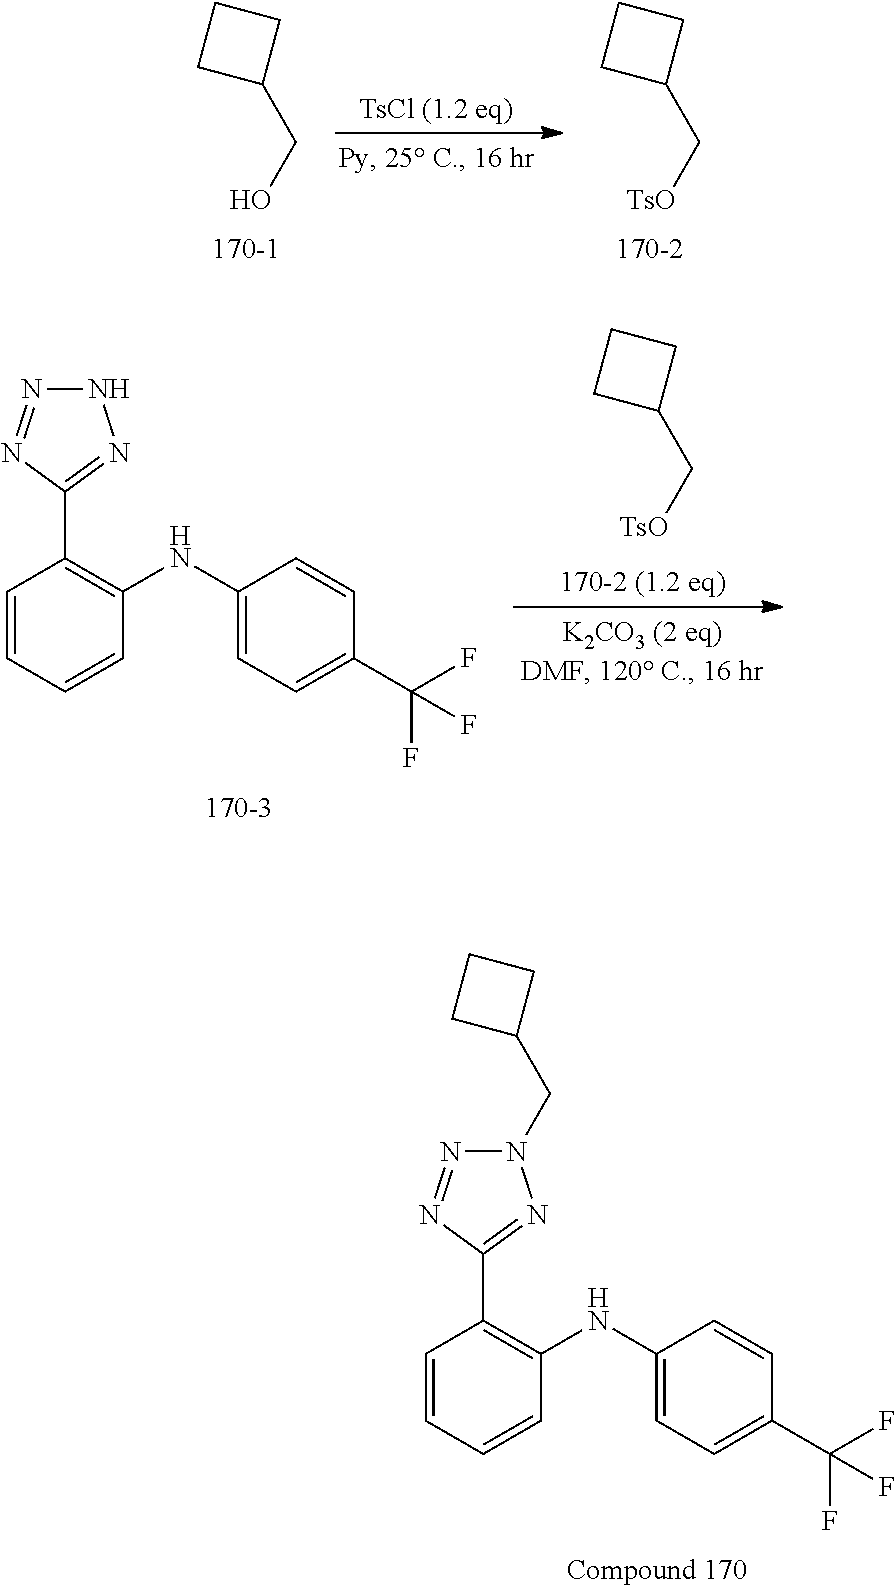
C1CC(CO)C1.C1CC(C[TsO])C1.C1=CC=CC(NC2=CC=C(C(F)(F)F)C=C2)=C1C1=NNN=N1.C1CC(C[TsO])C1.C1=CC=CC(NC2=CC=C(C(F)(F)F)C=C2)=C1C1=NN(CC2CCC2)N=N1
